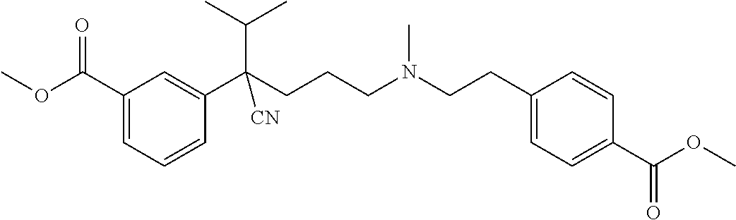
C1(C(OC)=O)=CC=CC(C(CCCN(CCC2=CC=C(C(OC)=O)C=C2)C)(C(C)C)[CN])=C1
